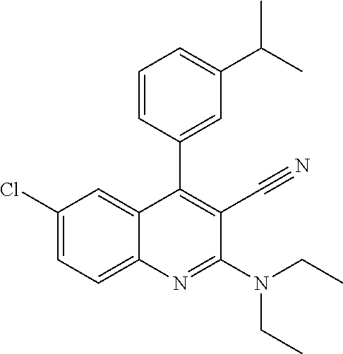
C1(Cl)=CC=C2C(=C1)C(C1=CC(C(C)C)=CC=C1)=C(C#N)C(N(CC)CC)=N2
